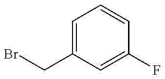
BrCC1=CC=CC(F)=C1
